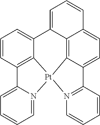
C1=CC2=C3C(=C1)C1=CC=CC4=CC=C5C(=C14)[Pt]3(N1=CC=CC=C21)N1=C5C=CC=C1
